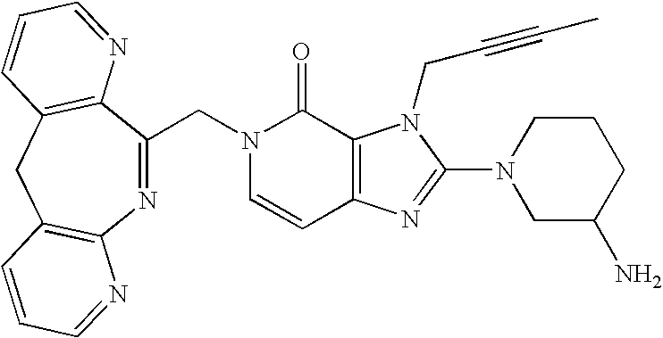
C1=CC2=C(C(=O)N1CC1=NC3=C(CC4=C1N=CC=C4)C=CC=N3)N(CC#CC)C(N1CC(N)CCC1)=N2
